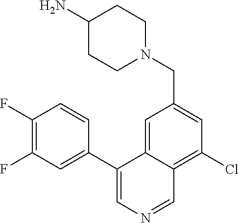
C1(C2=CN=CC3=C(Cl)C=C(CN4CCC(N)CC4)C=C23)=CC(F)=C(F)C=C1
